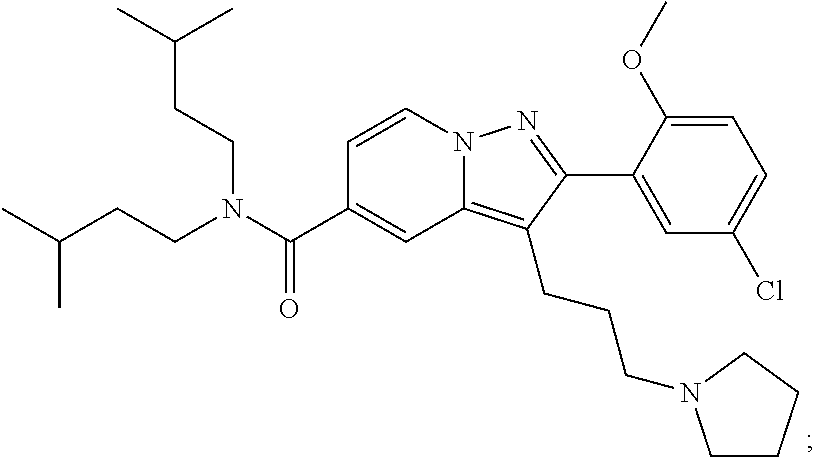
N12C(=C(CCCN3CCCC3)C(C3=CC(Cl)=CC=C3OC)=N1)C=C(C(N(CCC(C)C)CCC(C)C)=O)C=C2
